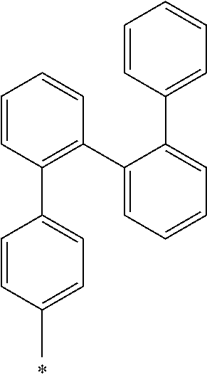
C1=CC(C)=CC=C1C1=C(C2=CC=CC=C2C2=CC=CC=C2)C=CC=C1
